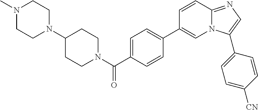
N1(C(C2=CC=C(C3=CN4C(=NC=C4C4=CC=C([CN])C=C4)C=C3)C=C2)=O)CCC(N2CCN(C)CC2)CC1
